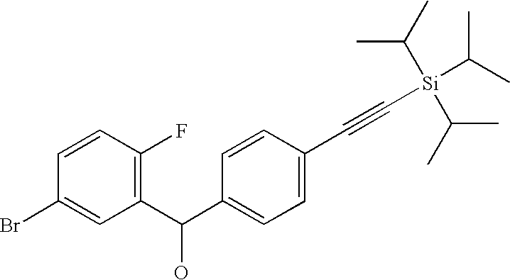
C1(C(C2=CC=C(C#C[Si](C(C)C)(C(C)C)C(C)C)C=C2)O)=C(F)C=CC(Br)=C1
